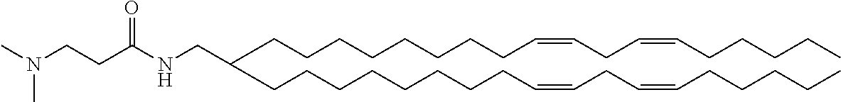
C(CCCCCCC=CCC=CCCCCC)CC(CCCCCCCCC=CCC=CCCCCC)CNC(CCN(C)C)=O
